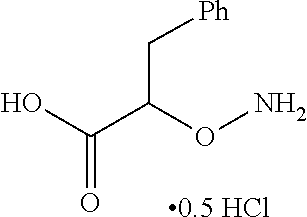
[0.5 HCl].OC(C(ON)C[Ph])=O
